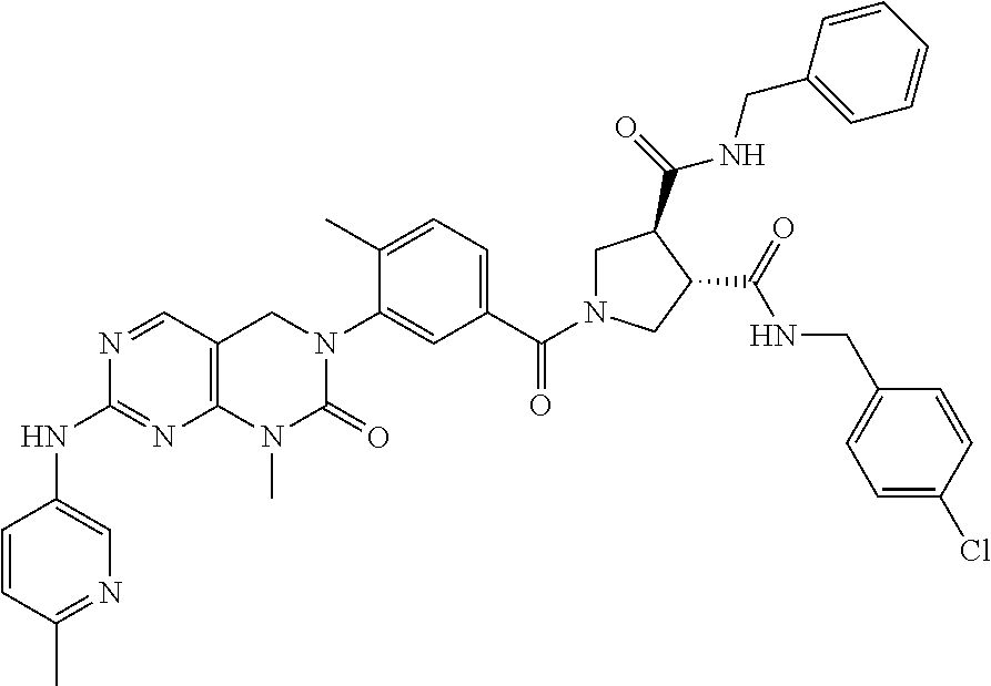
C12=C(C=NC(NC3=CN=C(C)C=C3)=N1)CN(C1=CC(C(=O)N3CC(C(NCC4=CC=CC=C4)=O)C(C(NCC4=CC=C(Cl)C=C4)=O)C3)=CC=C1C)C(=O)N2C
